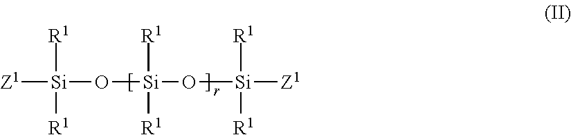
[Z1][Si]([R1])([R1])O[Si]([R1])([R1])O[Si]([R1])([R1])[Z1]
